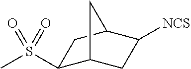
C1(S(C)(=O)=O)C2CC([NCS])C(C1)C2
